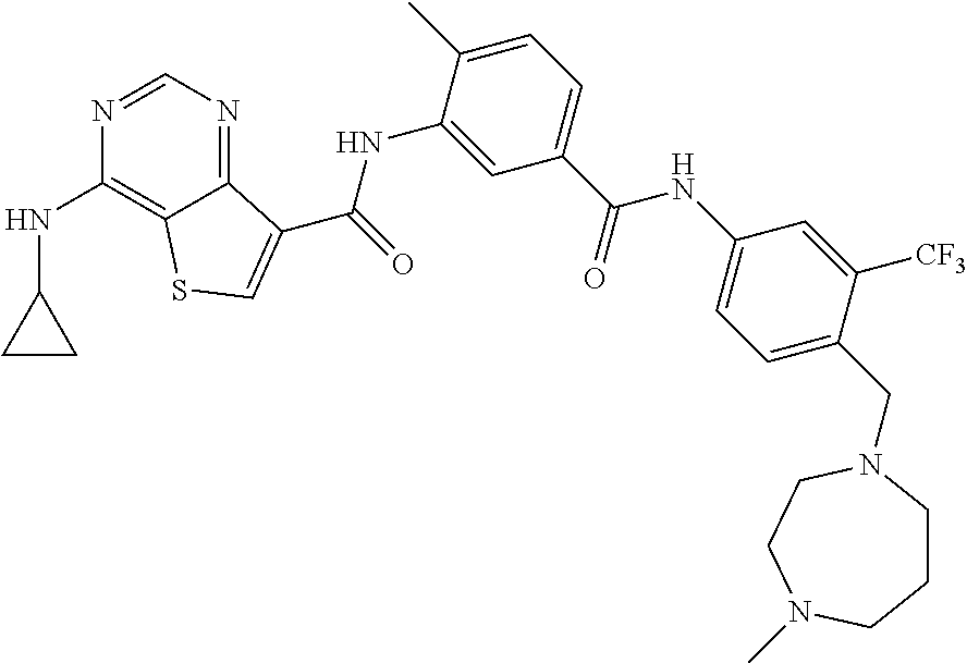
C1=NC(NC2CC2)=C2C(=N1)C(C(NC1=CC(C(NC3=CC=C(CN4CCCN(C)CC4)C([CF3])=C3)=O)=CC=C1C)=O)=CS2
